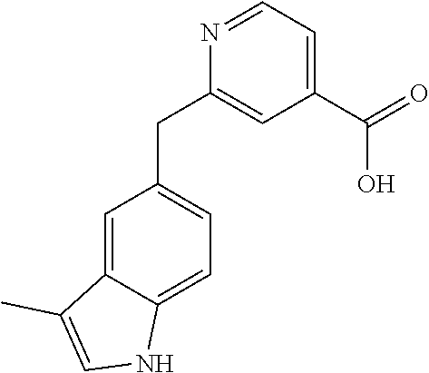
C1=C2C(=CC=C1CC1=CC(C(=O)O)=CC=N1)NC=C2C
